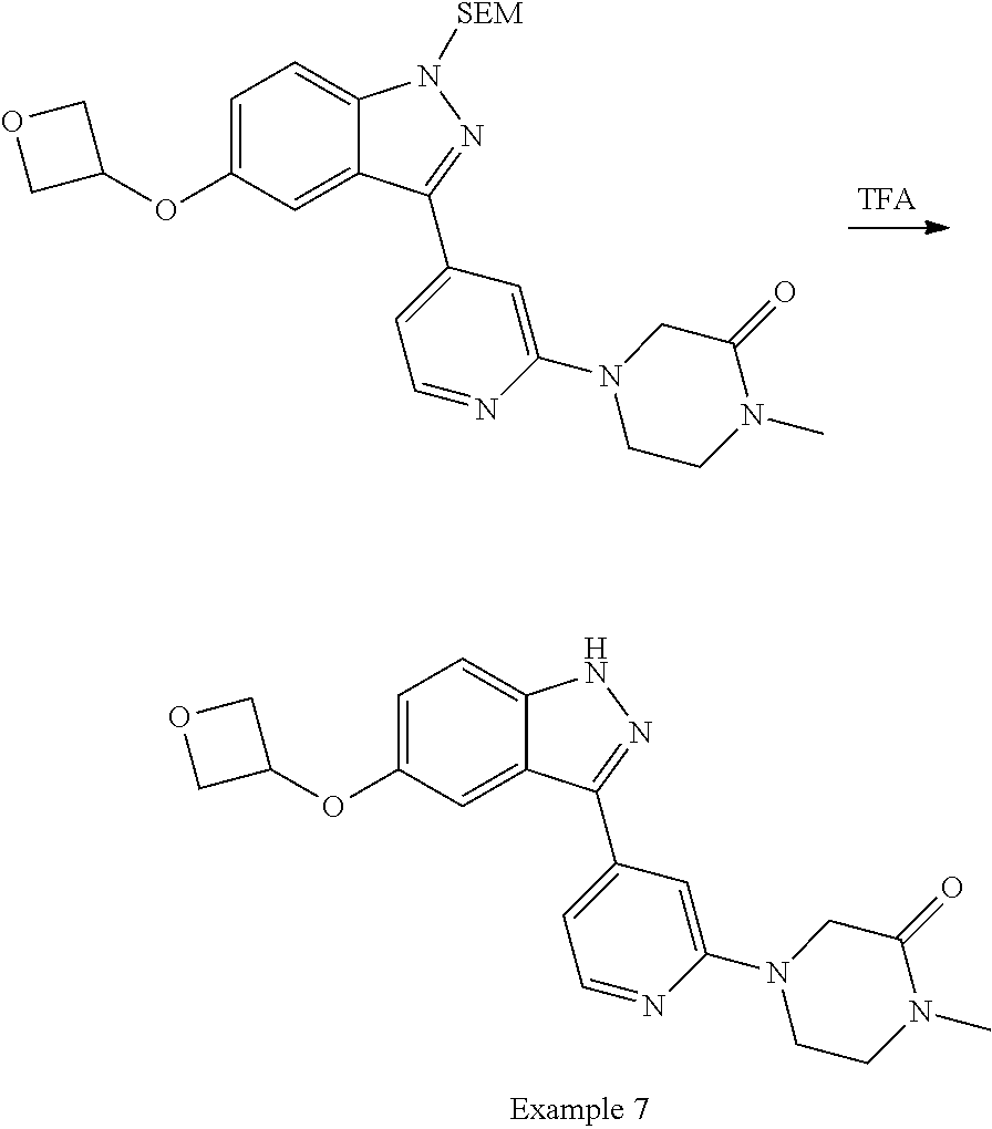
C1=C(OC2COC2)C=C2C(=C1)NN=C2C1=CC=NC(N2CCN(C)C(=O)C2)=C1.C1=C(OC2COC2)C=C2C(=C1)N([SEM])N=C2C1=CC=NC(N2CCN(C)C(=O)C2)=C1
